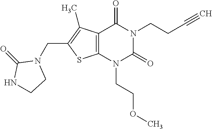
C12=C(N(CCOC)C(=O)N(CCC#C)C1=O)SC(CN1C(=O)NCC1)=C2C
